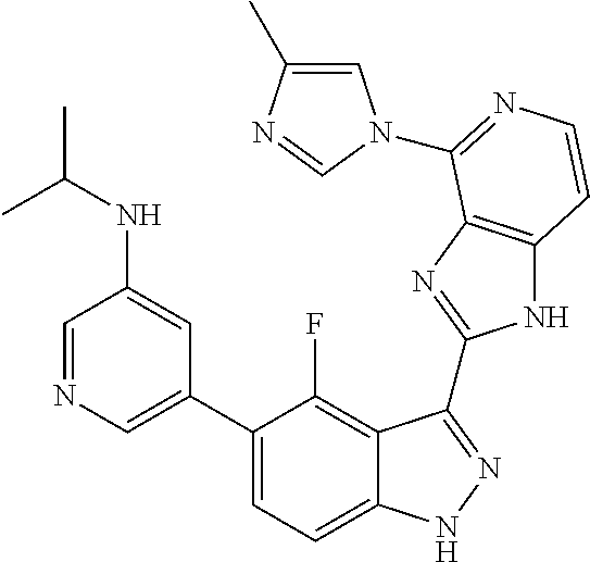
C1=C(C2=CC=C3C(=C2F)C(C2=NC4=C(N2)C=CN=C4N2C=C(C)N=C2)=NN3)C=C(NC(C)C)C=N1
